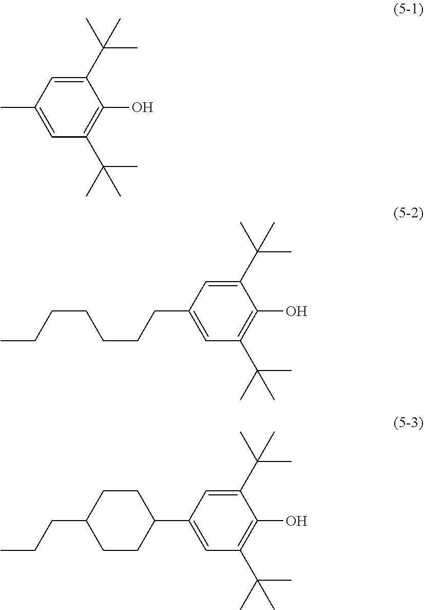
CC1=CC(C(C)(C)C)=C(O)C(C(C)(C)C)=C1.CCCCCCCC1=CC(C(C)(C)C)=C(O)C(C(C)(C)C)=C1.CCCC1CCC(C2=CC(C(C)(C)C)=C(O)C(C(C)(C)C)=C2)CC1
